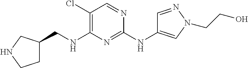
C1(Cl)=C(NCC2CCNC2)N=C(NC2=CN(CCO)N=C2)N=C1
